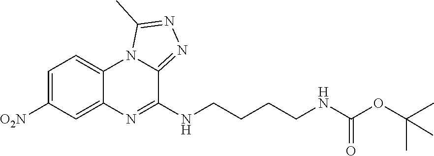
N(CCCCNC(OC(C)(C)C)=O)C1=NC2=CC([O2N])=CC=C2N2C1=NN=C2C
